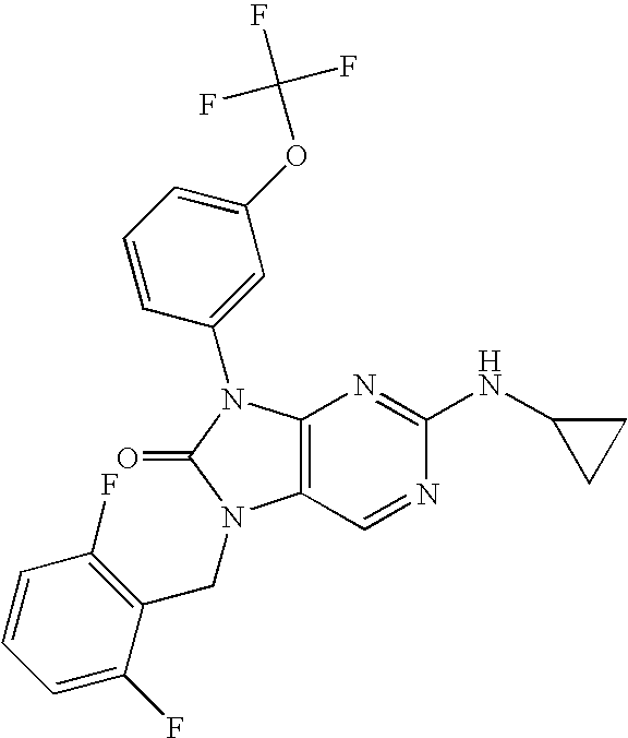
C12=C(N(C3=CC(OC(F)(F)F)=CC=C3)C(=O)N1CC1=C(F)C=CC=C1F)N=C(NC1CC1)N=C2
